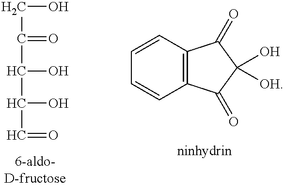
C(C(=O)C(O)C(O)C=O)O.C1=CC2=C(C=C1)C(=O)C(O)([OH])C2=O
